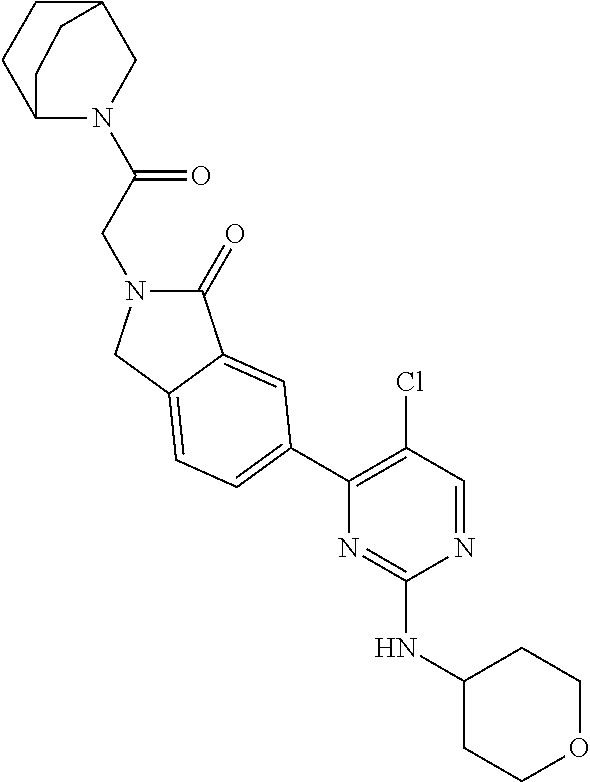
N1(C(CN2C(=O)C3=CC(C4=C(Cl)C=NC(NC5CCOCC5)=N4)=CC=C3C2)=O)CC2CCC1CC2
